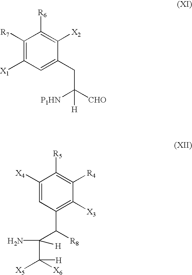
C1([R7])=C([X1])C=C(CC([P1HN])([CHO])[H])C([X2])=C1[R6].C1([X4])=CC(C(C(C([X5])([X6])[H])(N)[H])[R8])=C([X3])C([R4])=C1[R5]
